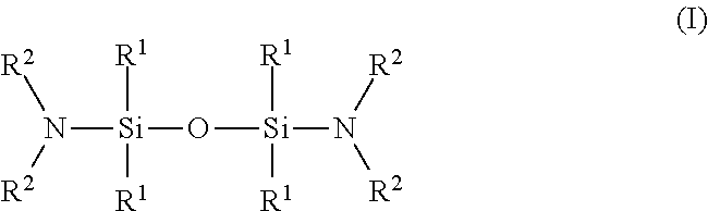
N([Si](O[Si](N([R2])[R2])([R1])[R1])([R1])[R1])([R2])[R2]
